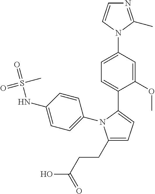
C1=C(NS(=O)(=O)C)C=CC(N2C(CCC(O)=O)=CC=C2C2=CC=C(N3C(C)=NC=C3)C=C2OC)=C1
